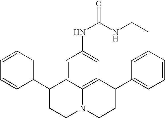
C1=CC=C(C2CCN3C4=C(C(C5=CC=CC=C5)CC3)C=C(NC(=O)NCC)C=C24)C=C1
